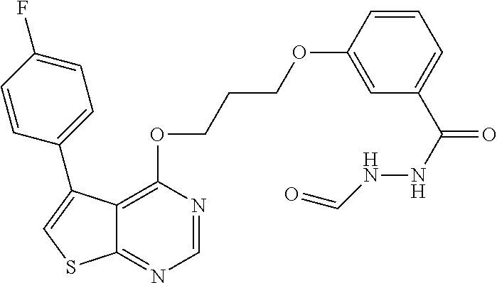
C12=C(OCCCOC3=CC(C(NNC=O)=O)=CC=C3)N=CN=C1SC=C2C1=CC=C(F)C=C1
